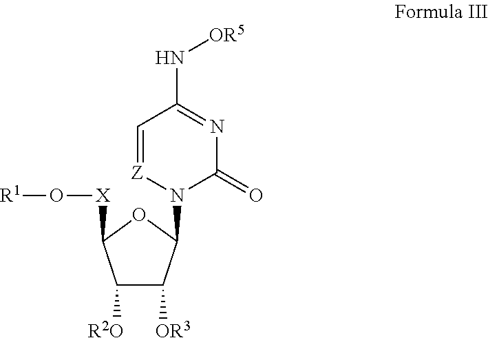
C1([R2O])C([OR3])C(N2C(=O)N=C(N[OR5])C=[Z]2)OC1[X]O[R1]
